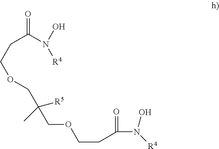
O=C(N(O)[R4])CCOCC(COCCC(N(O)[R4])=O)([R5])C
